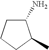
C1(N)CCCC1C
